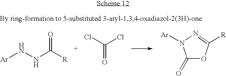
[Ar]NNC([R])=O.ClC(Cl)=O.C1(=O)OC([R])=NN1[Ar]
